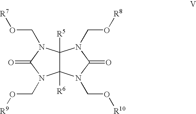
C12([R6])C([R5])(N(CO[R7])C(=O)N1CO[R9])N(CO[R8])C(=O)N2CO[R10]
